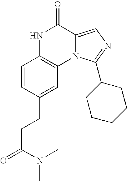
N1C2=C(N3C(=CN=C3C3CCCCC3)C1=O)C=C(CCC(=O)N(C)C)C=C2
